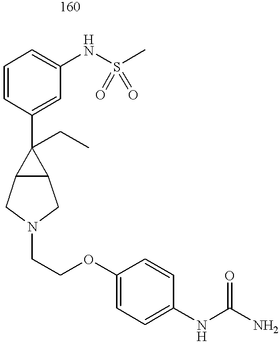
C1=CC(C2(CC)C3C2CN(CCOC2=CC=C(NC(N)=O)C=C2)C3)=CC(NS(C)(=O)=O)=C1
